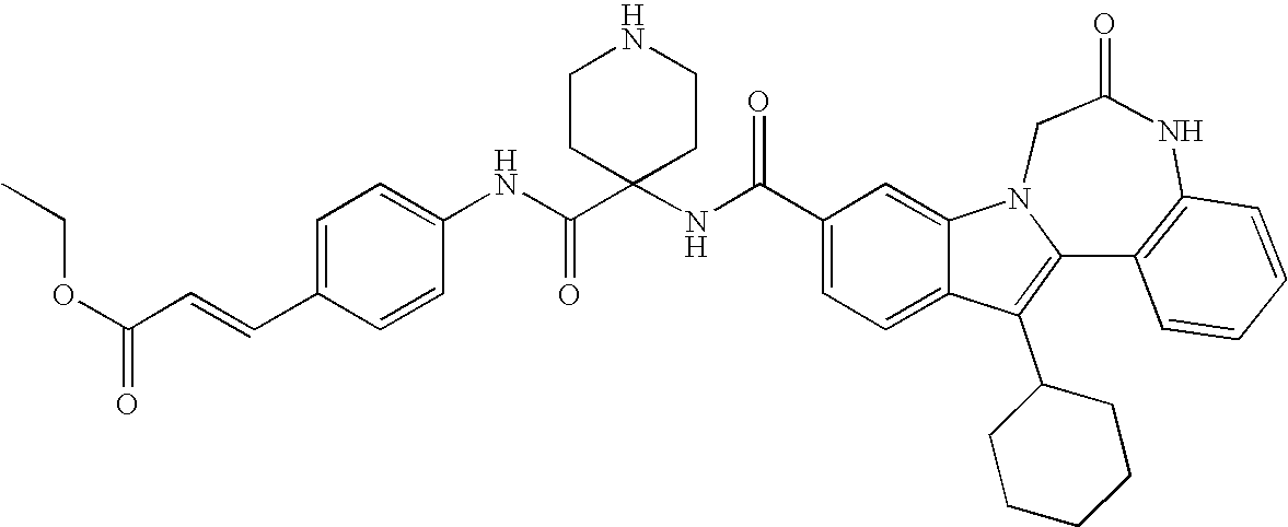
C1(C(NC2(C(NC3=CC=C(C=CC(OCC)=O)C=C3)=O)CCNCC2)=O)=CC=C2C(=C1)N1C(=C2C2CCCCC2)C2=C(NC(=O)C1)C=CC=C2
